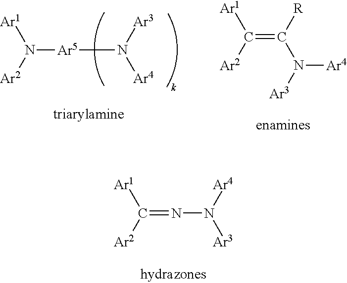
N([Ar5]N([Ar4])[Ar3])([Ar2])[Ar1].C([Ar2])([Ar1])=C(N([Ar3])[Ar4])[R].C([Ar2])([Ar1])=NN([Ar3])[Ar4]
